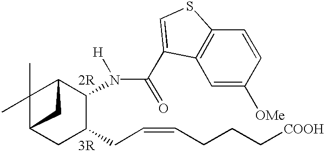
C1(C)(C)C2CC(CC=CCCC[COOH])C(N(C(=O)C3=CSC4=C3C=C([OMe])C=C4)[H])C1C2.[2R].[3R]
